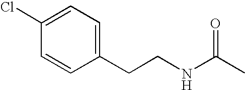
C1=CC(CCNC(=O)C)=CC=C1Cl
